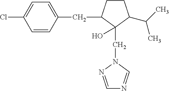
C1=NN(CC2(O)C(CC3=CC=C(Cl)C=C3)CCC2C(C)C)C=N1
